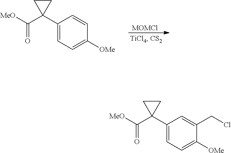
C1(C2(C([MeO])=O)CC2)=CC=C([OMe])C=C1.[MOMCl].C1(C2(C([MeO])=O)CC2)=CC=C([OMe])C(CCl)=C1
